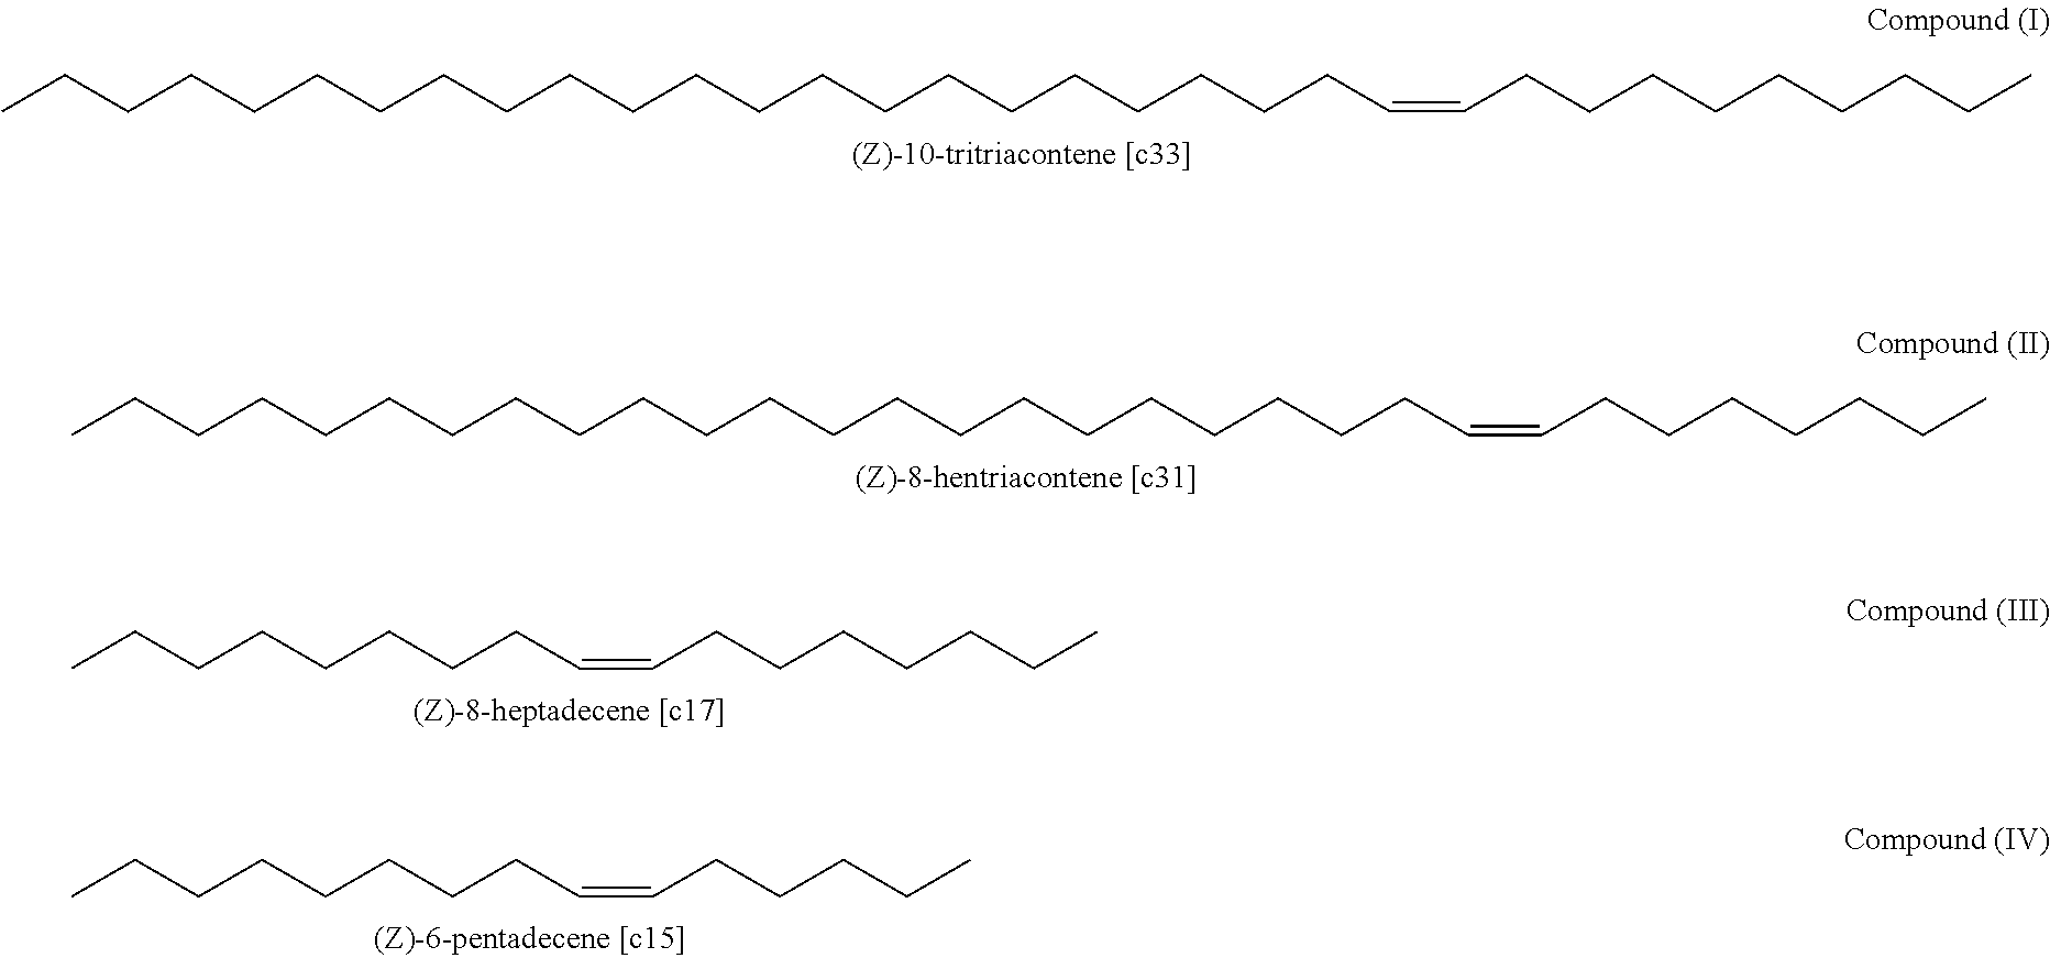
CCCCCCCCCCCCCCCCCCCCCCC=CCCCCCCCCC.CCCCCCCCCCCCCCCCCCCCCCC=CCCCCCCC.CCCCCCCCC=CCCCCCCC.CCCCCCCCC=CCCCCC
